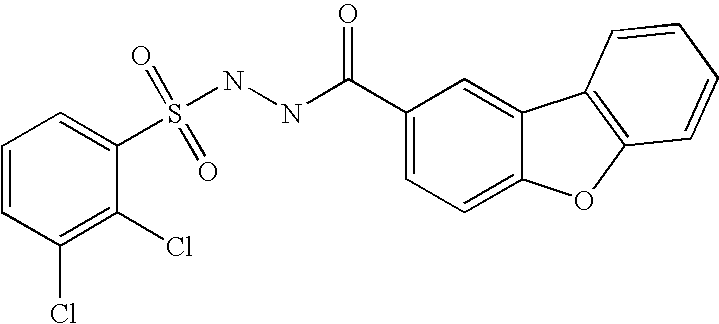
C1=CC(Cl)=C(Cl)C(S(NNC(=O)C2=CC=C3C(=C2)C2=C(O3)C=CC=C2)(=O)=O)=C1
